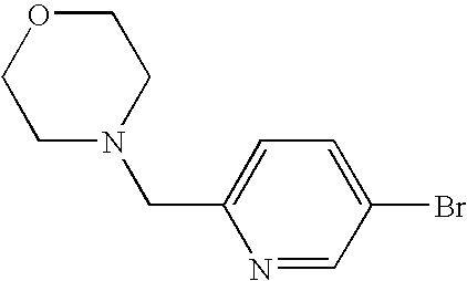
C1OCCN(CC2=CC=C(Br)C=N2)C1
